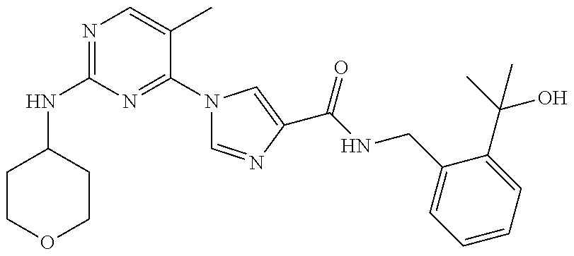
N(C1=NC=C(C)C(N2C=NC(C(NCC3=CC=CC=C3C(C)(O)C)=O)=C2)=N1)C1CCOCC1
